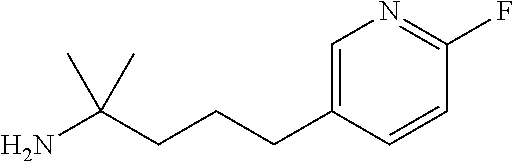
C(C(N)(C)C)CCC1=CN=C(F)C=C1
